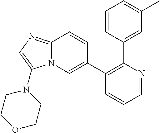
C1(C2=CN3C(=NC=C3N3CCOCC3)C=C2)=C(C2=CC(C)=CC=C2)N=CC=C1
